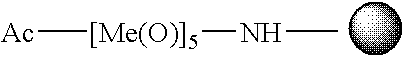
[Ac][[Me(O)]5]NC
